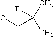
OCC([R])(C)C
